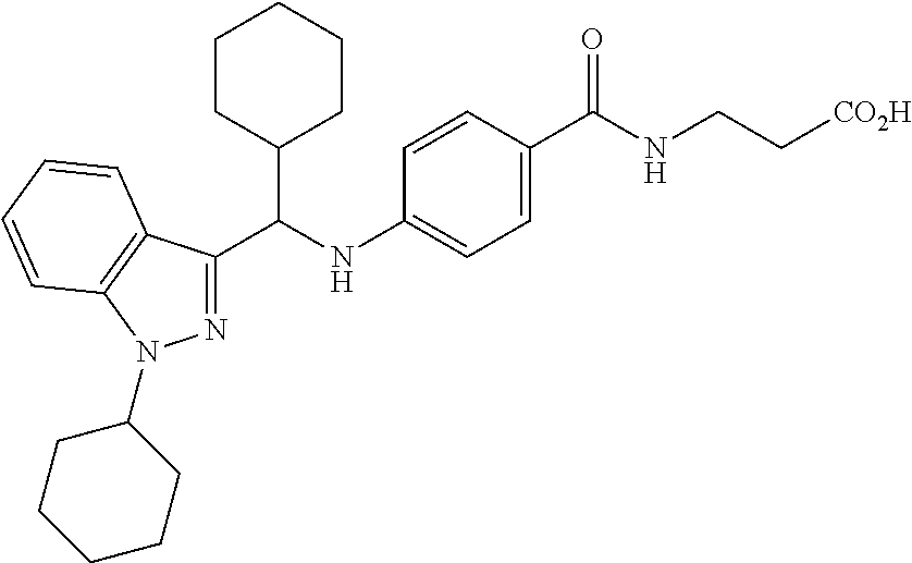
C12=C(C(C(NC3=CC=C(C(NCC[CO2H])=O)C=C3)C3CCCCC3)=NN1C1CCCCC1)C=CC=C2
